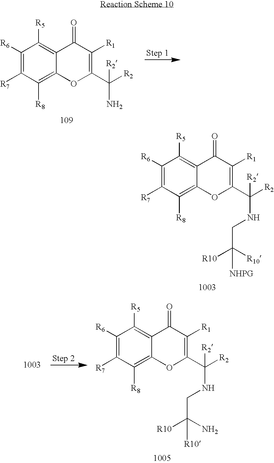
C1([R6])=C([R7])C([R8])=C2C(=C1[R5])C(=O)C([R1])=C(C([R2])(N)[R2])O2.C1([R6])=C([R7])C([R8])=C2C(=C1[R5])C(=O)C([R1])=C(C([R2])(NCC([R10])([R10])[NHPG])[R2])O2.C1([R6])=C([R7])C([R8])=C2C(=C1[R5])C(=O)C([R1])=C(C([R2])(NCC([R10])(N)[R10])[R2])O2
